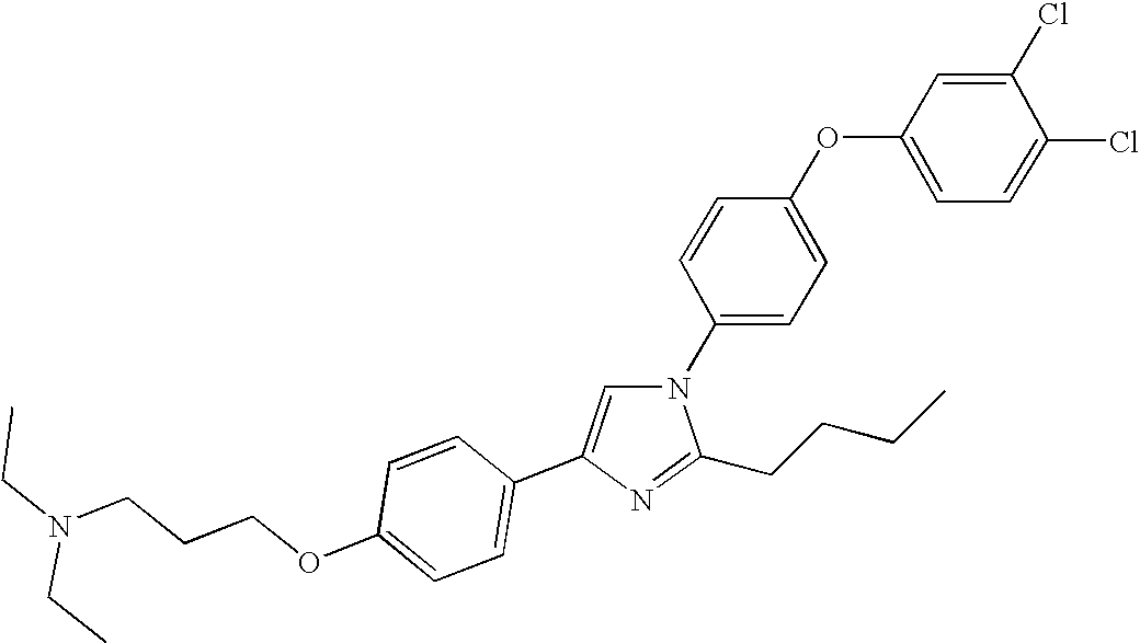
C1=CC(N2C=C(C3=CC=C(OCCCN(CC)CC)C=C3)N=C2CCCC)=CC=C1OC1=CC=C(Cl)C(Cl)=C1
